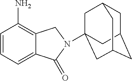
C1=CC=C2C(=C1N)CN(C13CC4CC(CC(C1)C4)C3)C2=O
